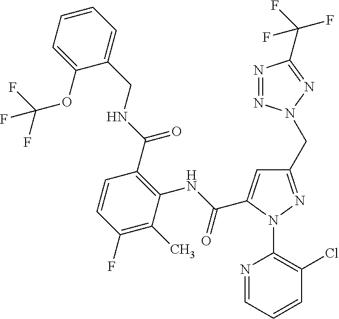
C1(OC(F)(F)F)=CC=CC=C1CNC(=O)C1=C(NC(=O)C2=CC(CN3N=NC(C(F)(F)F)=N3)=NN2C2=C(Cl)C=CC=N2)C(C)=C(F)C=C1
